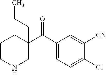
C1(C(C2=CC=C(Cl)C([CN])=C2)=O)(CCC)CCCNC1
